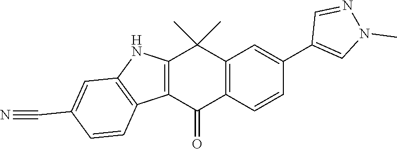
C12=C(C=CC(C3=CN(C)N=C3)=C1)C(=O)C1=C(C2(C)C)NC2=C1C=CC(C#N)=C2
